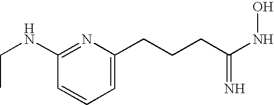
C(NC1=NC(CCCC(=N)NO)=CC=C1)C
